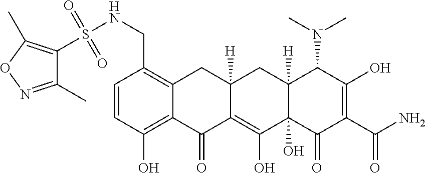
C1=CC(O)=C2C(=C1CNS(=O)(=O)C1=C(C)ON=C1C)CC1([H])C(=C(O)C3(O)C([H])(C1)C(N(C)C)C(O)=C(C(N)=O)C3=O)C2=O
